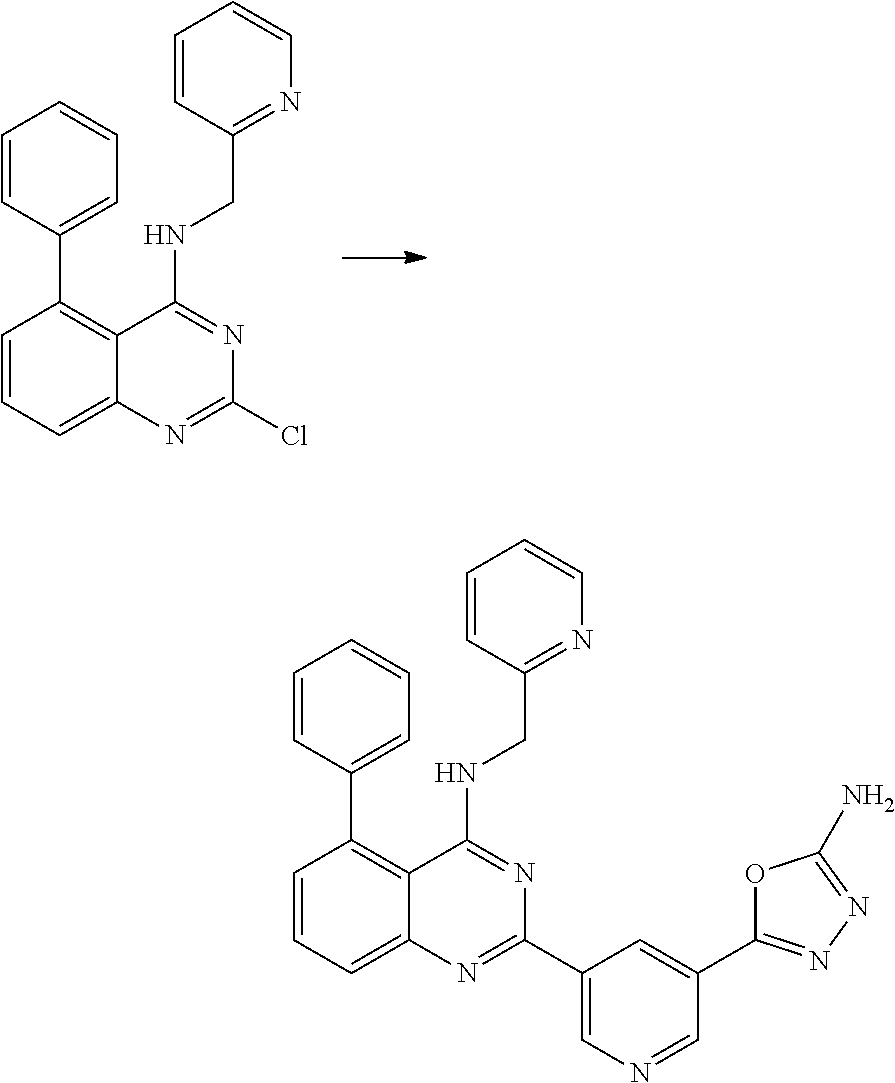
C1=CC=C2C(=C1C1=CC=CC=C1)C(NCC1=NC=CC=C1)=NC(Cl)=N2.C1(C2=CC(C3=NC4=CC=CC(C5=CC=CC=C5)=C4C(NCC4=NC=CC=C4)=N3)=CN=C2)=NN=C(N)O1
